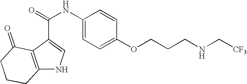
N1C2=C(C(C(=O)NC3=CC=C(OCCCNC[CF3])C=C3)=C1)C(=O)CCC2
